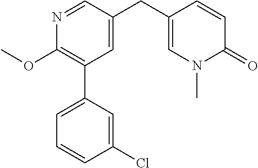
C1(OC)=C(C2=CC=CC(Cl)=C2)C=C(CC2=CN(C)C(=O)C=C2)C=N1
